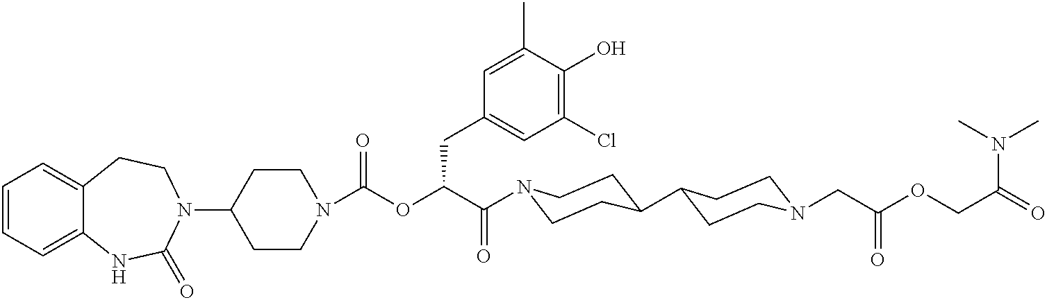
C1=CC=C2C(=C1)CCN(C1CCN(C(=O)OC(C(=O)N3CCC(C4CCN(CC(=O)OCC(N(C)C)=O)CC4)CC3)CC3=CC(Cl)=C(O)C(C)=C3)CC1)C(=O)N2
